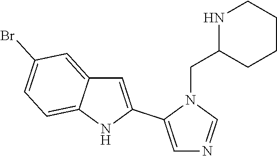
C1CCNC(CN2C(C3=CC4=CC(Br)=CC=C4N3)=CN=C2)C1
